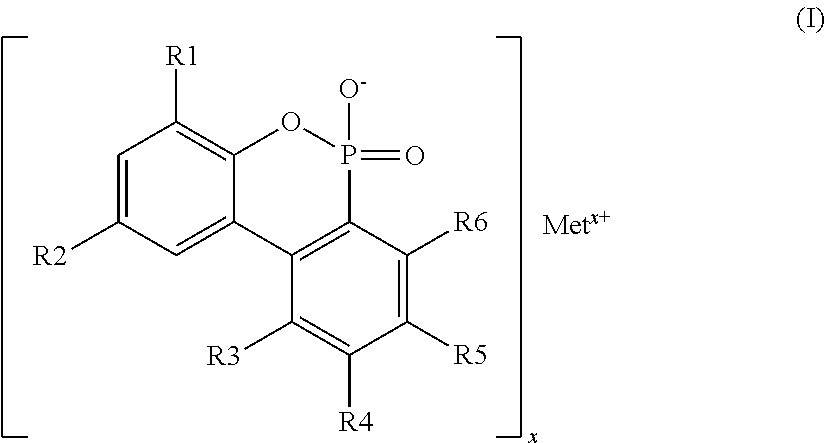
C1=C([R2])C=C2C(=C1[R1])OP([O-])(=O)C1=C2C([R3])=C([R4])C([R5])=C1[R6]
